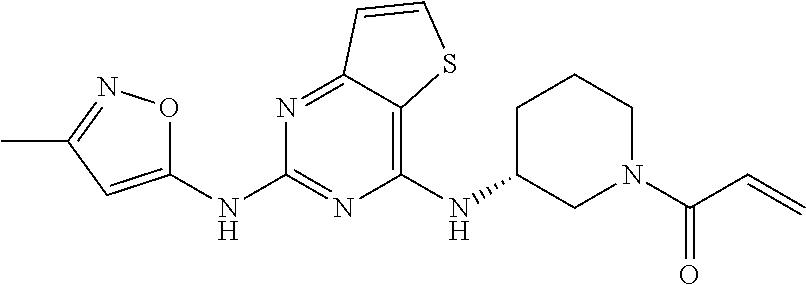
C1(NC2CCCN(C(C=C)=O)C2)=C2C(=NC(NC3=CC(C)=NO3)=N1)C=CS2
